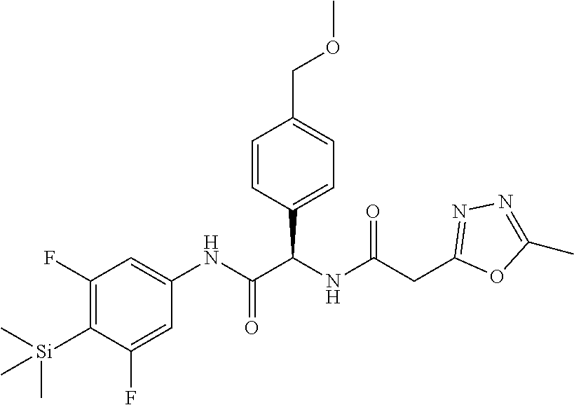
C1=CC(C(NC(CC2=NN=C(C)O2)=O)C(NC2=CC(F)=C([Si](C)(C)C)C(F)=C2)=O)=CC=C1COC
